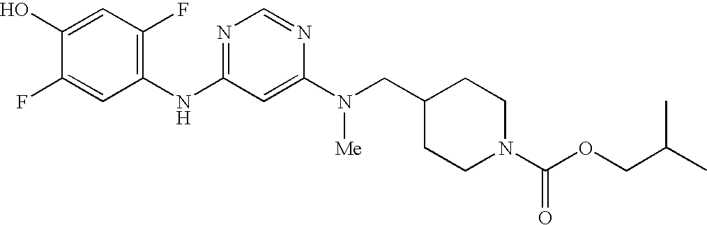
C1(O)=CC(F)=C(NC2=NC=NC(N(CC3CCN(C(OCC(C)C)=O)CC3)[Me])=C2)C=C1F
